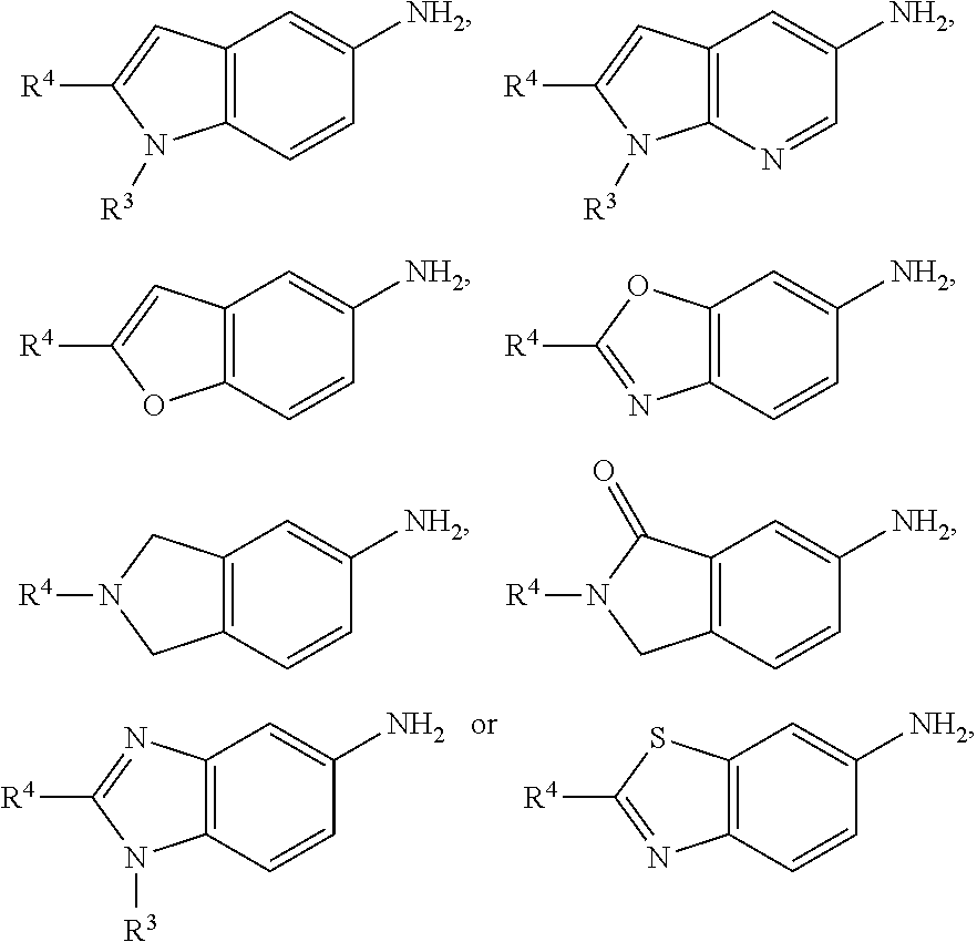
C12=C(C=CC([NH2])=C1)N([R3])C([R4])=C2.C12=C(N=CC([NH2])=C1)N([R3])C([R4])=C2.C12=C(C=CC([NH2])=C1)OC([R4])=C2.C12=C(C=CC([NH2])=C1)N=C([R4])O2.C12=C(C=CC([NH2])=C1)CN([R4])C2.C12=C(C=CC([NH2])=C1)CN([R4])C2=O.C12=C(C=CC(N)=C1)N([R3])C([R4])=N2.C12=C(C=CC([NH2])=C1)N=C([R4])S2
